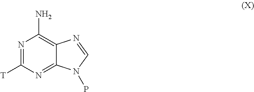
N1=C([T])N=C2C(=C1N)N=CN2P
